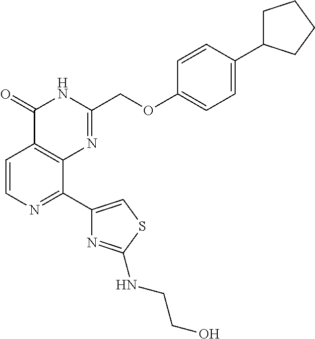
C1=CN=C(C2=CSC(NCCO)=N2)C2=C1C(=O)NC(COC1=CC=C(C3CCCC3)C=C1)=N2
